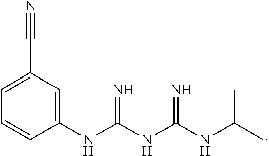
C1(NC(NC(NC(C)C)=N)=N)=CC(C#N)=CC=C1
